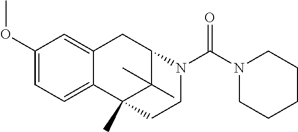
C1=C(OC)C=C2C(=C1)C1(C)C(C)(C)C(C2)N(C(N2CCCCC2)=O)CC1
